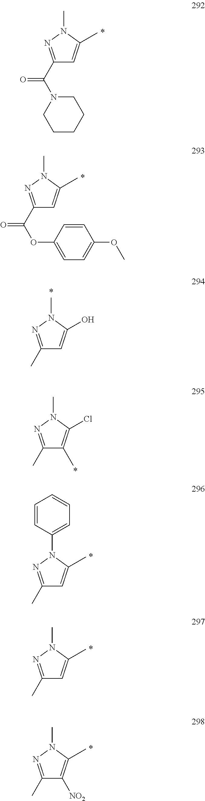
C1(C(N2CCCCC2)=O)=NN(C)C(C)=C1.C1(C(OC2=CC=C(OC)C=C2)=O)=NN(C)C(C)=C1.C1(C)=NN(C)C(O)=C1.C1(C)=NN(C)C(Cl)=C1C.C1(C)=NN(C2=CC=CC=C2)C(C)=C1.C1(C)=NN(C)C(C)=C1.C1(C)=NN(C)C(C)=C1[NO2]
